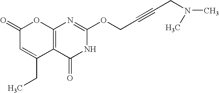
C12=C(C(=O)NC(OCC#CCN(C)C)=N1)C(CC)=CC(=O)O2
